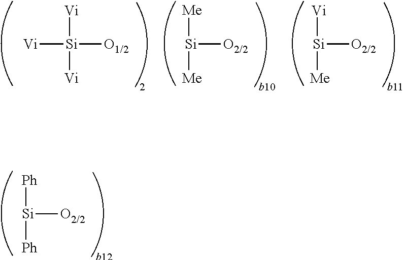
[Si]([O2/2])([Ph])[Ph].[Vi][Si]([O1/2])([Vi])[Vi].[Si]([O2/2])([Me])[Me].[Si]([O2/2])([Vi])[Me]
